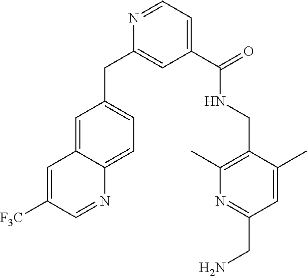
C1=C2C(=CC=C1CC1=CC(C(=O)NCC3=C(C)N=C(CN)C=C3C)=CC=N1)N=CC([F3C])=C2
